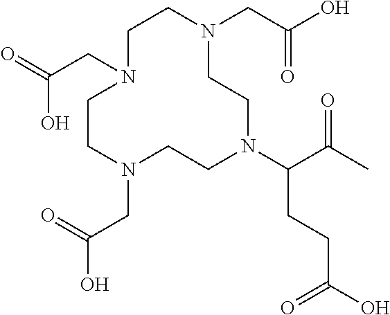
O=C(CN1CCN(CC(O)=O)CCN(C(C(C)=O)CCC(O)=O)CCN(CC(O)=O)CC1)O
